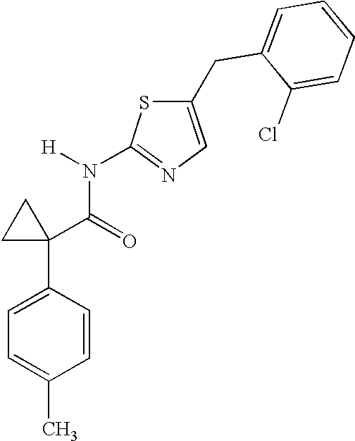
C1=C(C2(C(=O)N([H])C3=NC=C(CC4=CC=CC=C4Cl)S3)CC2)C=CC(C)=C1
